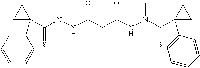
C(N(NC(CC(NN(C(C1(C2=CC=CC=C2)CC1)=S)C)=O)=O)C)(C1(C2=CC=CC=C2)CC1)=S
